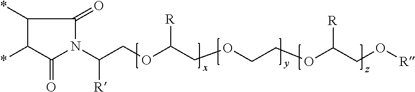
C1(*)C(*)C(=O)N(C(COC(COCCOC(CO[R])[R])[R])[R])C1=O
